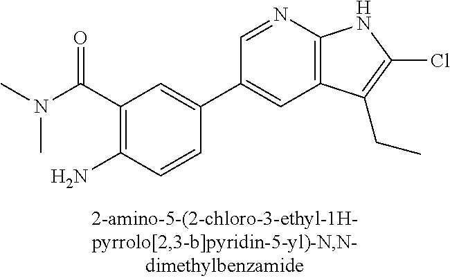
C(C1=C(N)C=CC(C2=CC3=C(N=C2)NC(Cl)=C3CC)=C1)(=O)N(C)C
